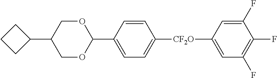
C1(C2CCC2)COC(C2=CC=C([CF2O]C3=CC(F)=C(F)C(F)=C3)C=C2)OC1
